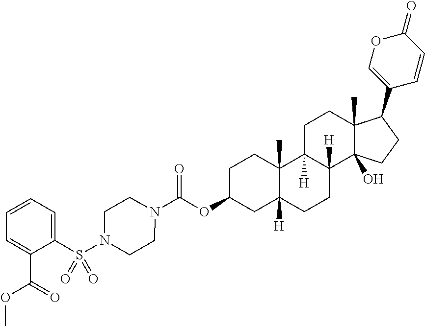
C(OC1CC2([H])C(C)(CC1)C1([H])C([H])(CC2)C2(O)C(C)(CC1)C(C1=COC(=O)C=C1)CC2)(=O)N1CCN(S(C2=CC=CC=C2C(OC)=O)(=O)=O)CC1
